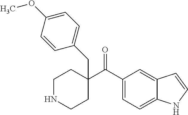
C(=O)(C1(CC2=CC=C(OC)C=C2)CCNCC1)C1=CC=C2C(=C1)C=CN2
